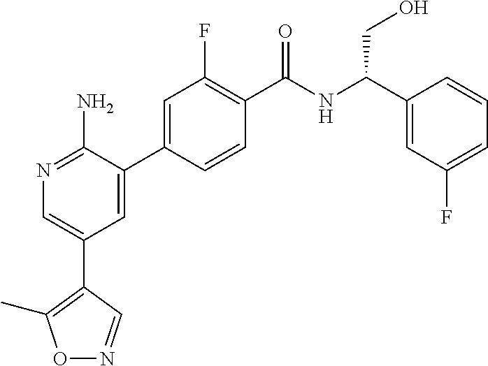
N1=C(N)C(C2=CC(F)=C(C(NC(C3=CC(F)=CC=C3)CO)=O)C=C2)=CC(C2=C(C)ON=C2)=C1
